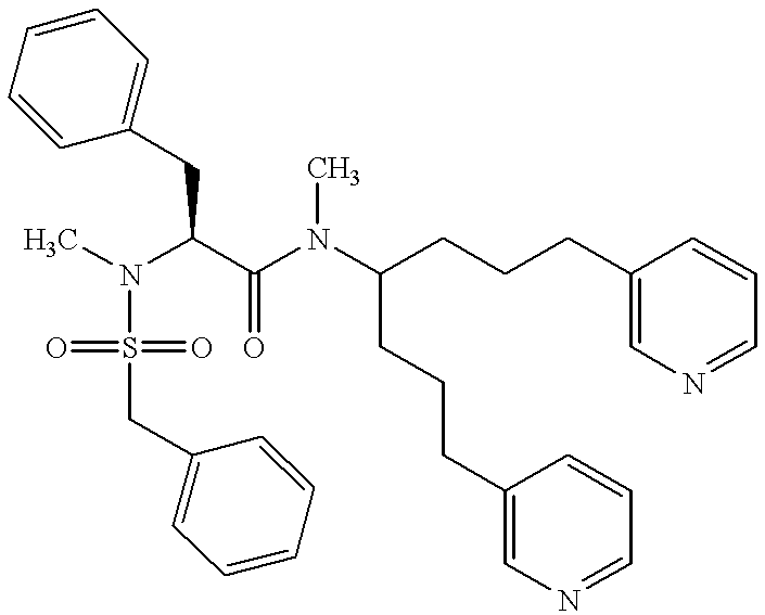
C(C(N(C(CCCC1=CN=CC=C1)CCCC1=CN=CC=C1)C)=O)(N(C)S(=O)(=O)CC1=CC=CC=C1)CC1=CC=CC=C1
